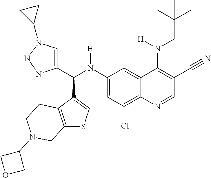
C1(N(C(C2=CN(C3CC3)NN2)C2=CSC3=C2CCN(C2COC2)C3)[H])=CC(Cl)=C2C(=C1)C(N(CC(C)(C)C)[H])=C(C#N)C=N2
